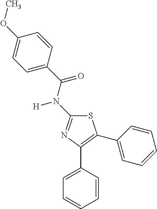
C1=C(C(=O)N(C2=NC(C3=CC=CC=C3)=C(C3=CC=CC=C3)S2)[H])C=CC(OC)=C1
